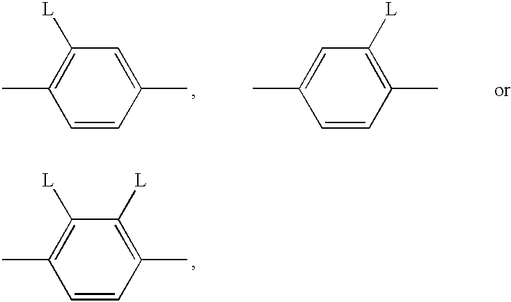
C1=C(C)C=CC(C)=C1[L].C1([L])=C(C)C=CC(C)=C1.C1([L])=C(C)C=CC(C)=C1[L]
